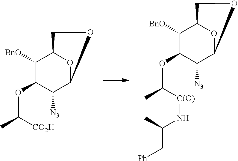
C1([BnO])C(OC(C)[C(O)]NC(C[Ph])C)C([N3])C2OC1CO2.C1([BnO])C(OC(C)[CO2H])C([N3])C2OC1CO2
